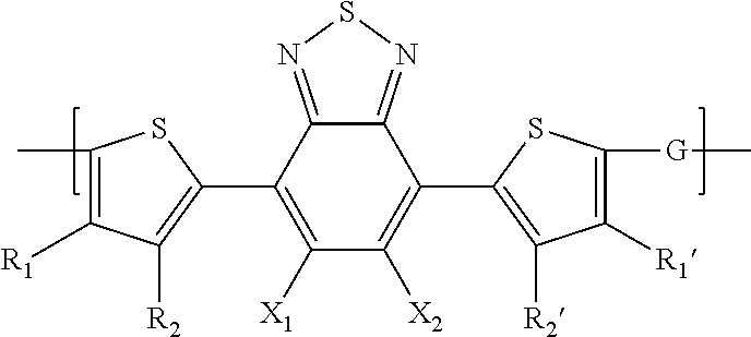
C12=NSN=C1C(C1=C([R2])C([R1])=C(C)S1)=C([X1])C([X2])=C2C1=C([R2])C([R1])=C([G]C)S1
